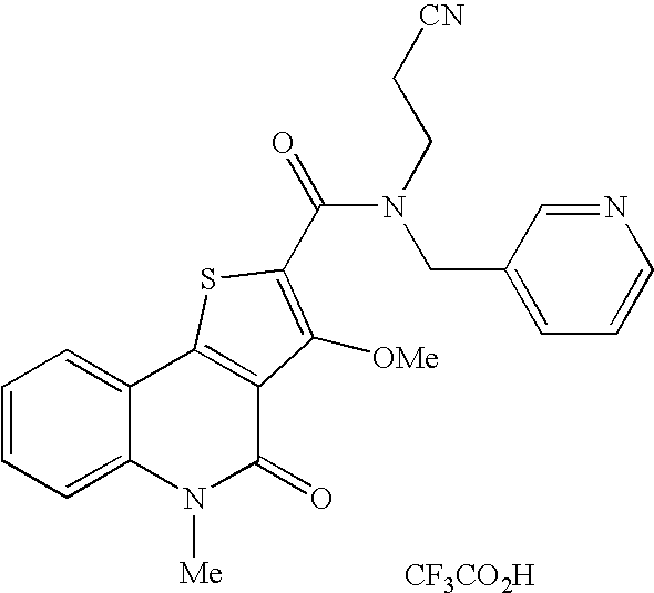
N(C(=O)C1=C([OMe])C2=C(C3=CC=CC=C3N([Me])C2=O)S1)(CC[CN])CC1=CC=CN=C1.[CF3CO2H]
